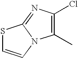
C1(C)=C(Cl)N=C2N1C=CS2
